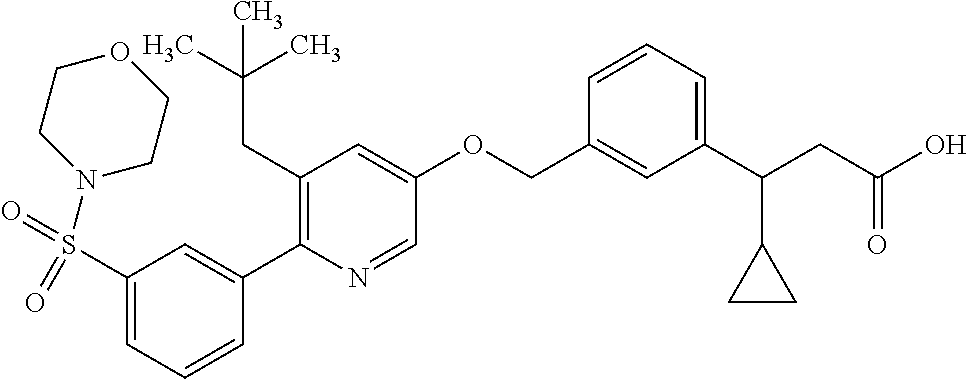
C1(S(N2CCOCC2)(=O)=O)=CC=CC(C2=C(CC(C)(C)C)C=C(OCC3=CC(C(CC(O)=O)C4CC4)=CC=C3)C=N2)=C1
